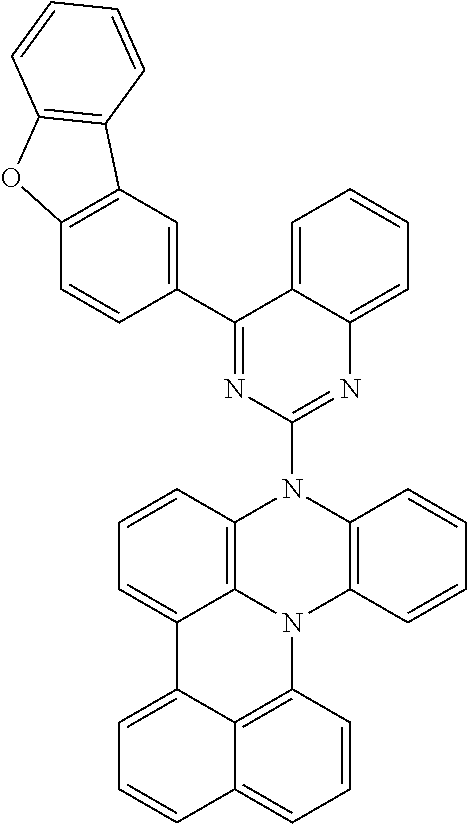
C1=CC2=C3C(=C1)C1=CC=CC4=CC=CC(=C41)N3C1=C(N2C2=NC3=CC=CC=C3C(C3=CC4=C(C=C3)OC3=C4C=CC=C3)=N2)C=CC=C1
